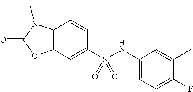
C1=C(C)C2=C(C=C1S(NC1=CC=C(F)C(C)=C1)(=O)=O)OC(=O)N2C
